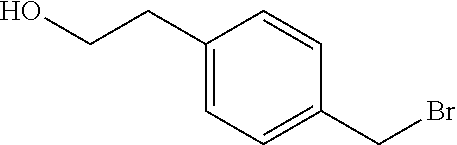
C1(CCO)=CC=C(CBr)C=C1
